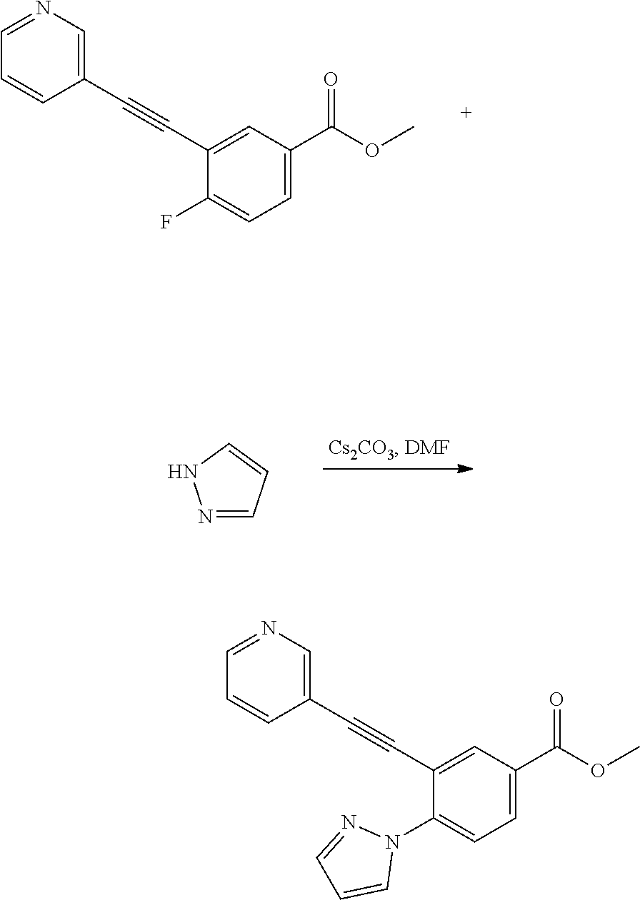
C1=CC(C#CC2=CC(C(=O)OC)=CC=C2F)=CN=C1.N1=CC=CN1.C1=CC(C#CC2=CC(C(=O)OC)=CC=C2N2N=CC=C2)=CN=C1
